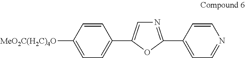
[MeO2C(H2C)4O]C1=CC=C(C2=CN=C(C3=CC=NC=C3)O2)C=C1
